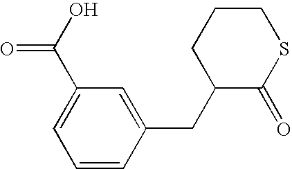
C1CCC(CC2=CC(C(O)=O)=CC=C2)C(=O)S1
